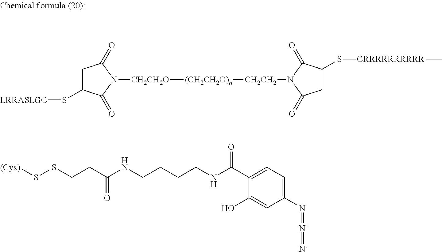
C1C(S[LRRASLGC])C(=O)N([CH2CH2O][(CH2CH2O)n][CH2CH2]N2C(=O)C(S[CRRRRRRRRRR]C)CC2=O)C1=O.C1(N=[N+]=[N-])=CC=C(C(NCCCCNC(CCSS[(Cys)])=O)=O)C(O)=C1
